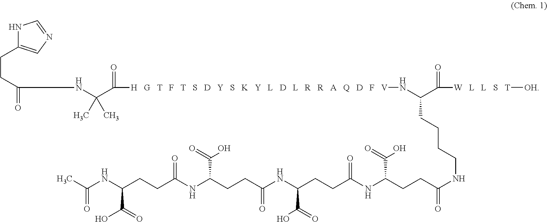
N1C(CCC(NC(C([H   G   T   F   T   S   D   Y   S   K   Y   L   D   L   R   R   A   Q   D   F   V]NC(C([W   L   L   S   T][OH])=O)CCCCNC(CCC(NC(CCC(NC(CCC(NC(CCC(NC(C)=O)C(=O)O)=O)C(=O)O)=O)C(=O)O)=O)C(=O)O)=O)=O)(C)C)=O)=CN=C1
